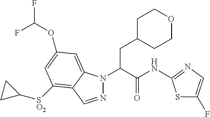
N1(C(C(NC2=NC=C(F)S2)=O)CC2CCOCC2)N=CC2=C([SO2]C3CC3)C=C(OC(F)F)C=C12
